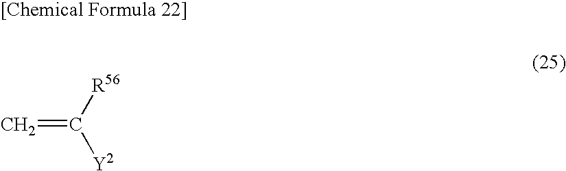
C=C([R56])[Y2]
